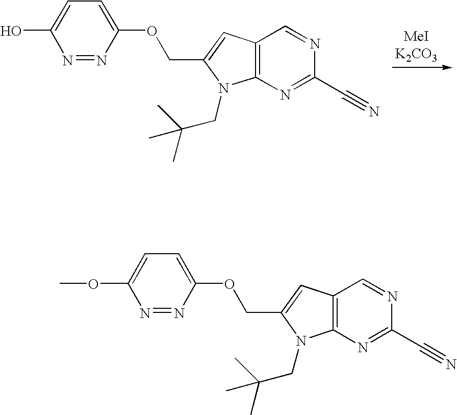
OC1=CC=C(OCC2=CC3=C(N=C(C#N)N=C3)N2CC(C)(C)C)N=N1.O(C1=CC=C(OCC2=CC3=C(N=C(C#N)N=C3)N2CC(C)(C)C)N=N1)C
